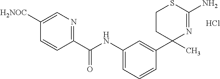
C1(NC(C2=NC=C([H2NOC])C=C2)=O)=CC=CC(C2(C)N=C(N)SCC2)=C1.Cl
